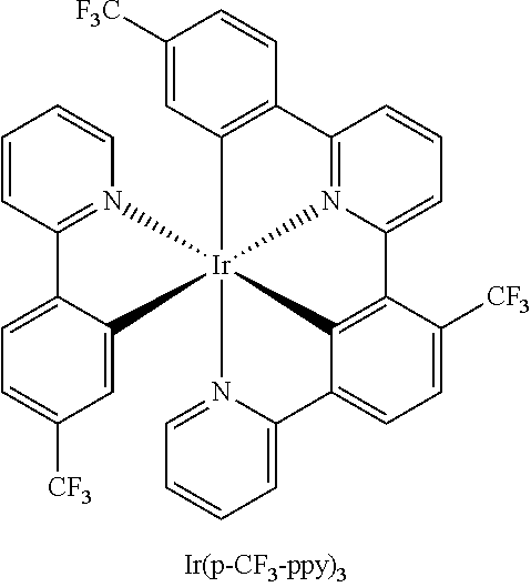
C1=CC2=N(C=C1)[Ir]134(C5=CC([CF3])=CC=C25)N2=C(C=CC=C2C2=C1C(=CC=C2[CF3])C1=CC=CC=N31)C1=C4C=C([F3C])C=C1
